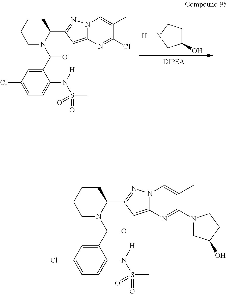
C1C(C2=NN3C(=C2)N=C(Cl)C(C)=C3)N(C(C2=CC(Cl)=CC=C2N(S(C)(=O)=O)[H])=O)CCC1.[H]N1CCC(O)C1.C1C(C2=NN3C(=C2)N=C(N2CC(O)CC2)C(C)=C3)N(C(C2=CC(Cl)=CC=C2N(S(C)(=O)=O)[H])=O)CCC1
